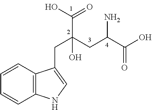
C12=C(C=CC=C1)C(CC(CC(C(O)=O)N)(O)C(=O)O)=CN2
